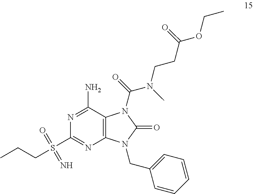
N1=C(N)C2=C(N=C1S(=O)(=N)CCC)N(CC1=CC=CC=C1)C(=O)N2C(N(CCC(OCC)=O)C)=O
